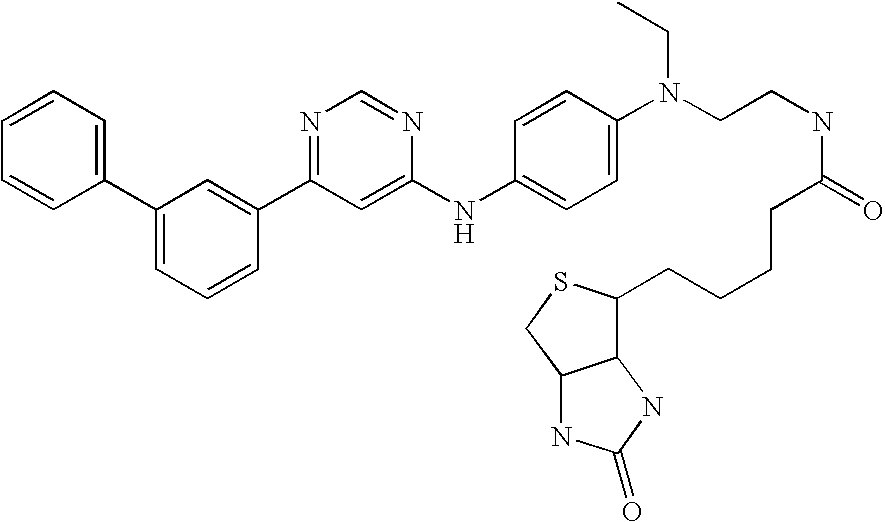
C1=CC(C2=CC=CC(C3=NC=NC(NC4=CC=C(N(CCNC(CCCCC5SCC6C5NC(=O)N6)=O)CC)C=C4)=C3)=C2)=CC=C1
